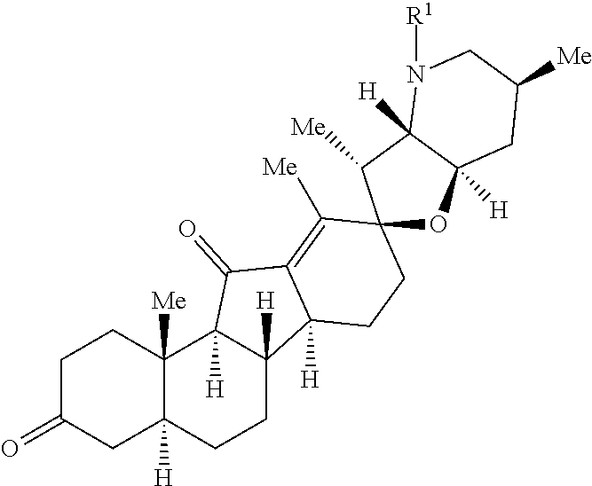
C1C(=O)CC2([H])C([Me])(C1)C1([H])C([H])(CC2)C2([H])C(=C([Me])C3(CC2)OC2([H])C([H])(C3[Me])N([R1])CC([Me])C2)C1=O
